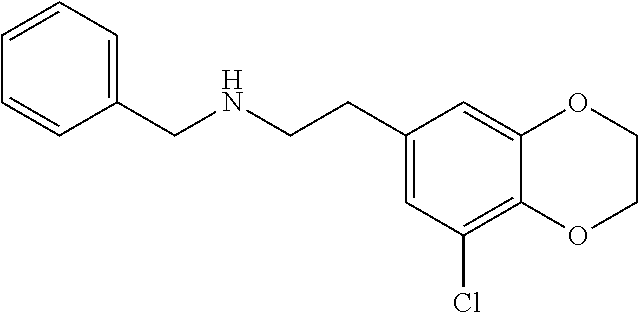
C1(CCNCC2=CC=CC=C2)=CC(Cl)=C2C(=C1)OCCO2
